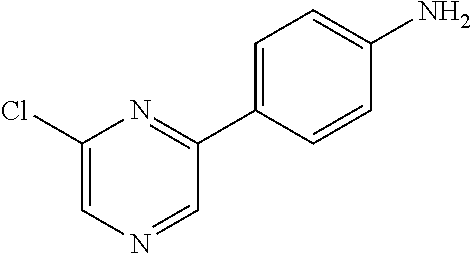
NC1=CC=C(C2=NC(Cl)=CN=C2)C=C1
